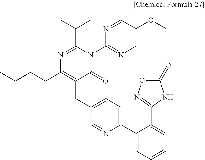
N1=C(C(C)C)N(C2=NC=C(OC)C=N2)C(=O)C(CC2=CC=C(C3=CC=CC=C3C3=NOC(=O)N3)N=C2)=C1CCCC
